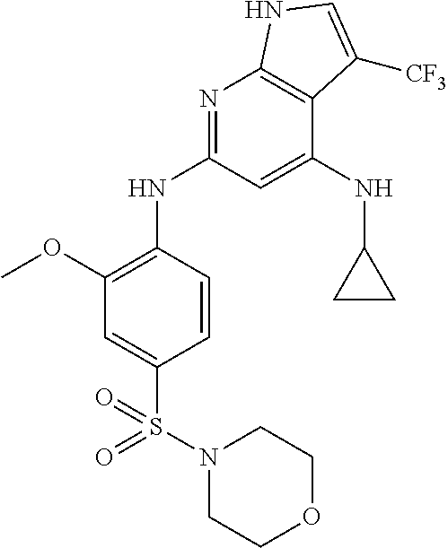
COC1=C(NC2=NC3=C(C(NC4CC4)=C2)C([CF3])=CN3)C=CC(S(N2CCOCC2)(=O)=O)=C1
